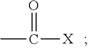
C([X])(C)=O
